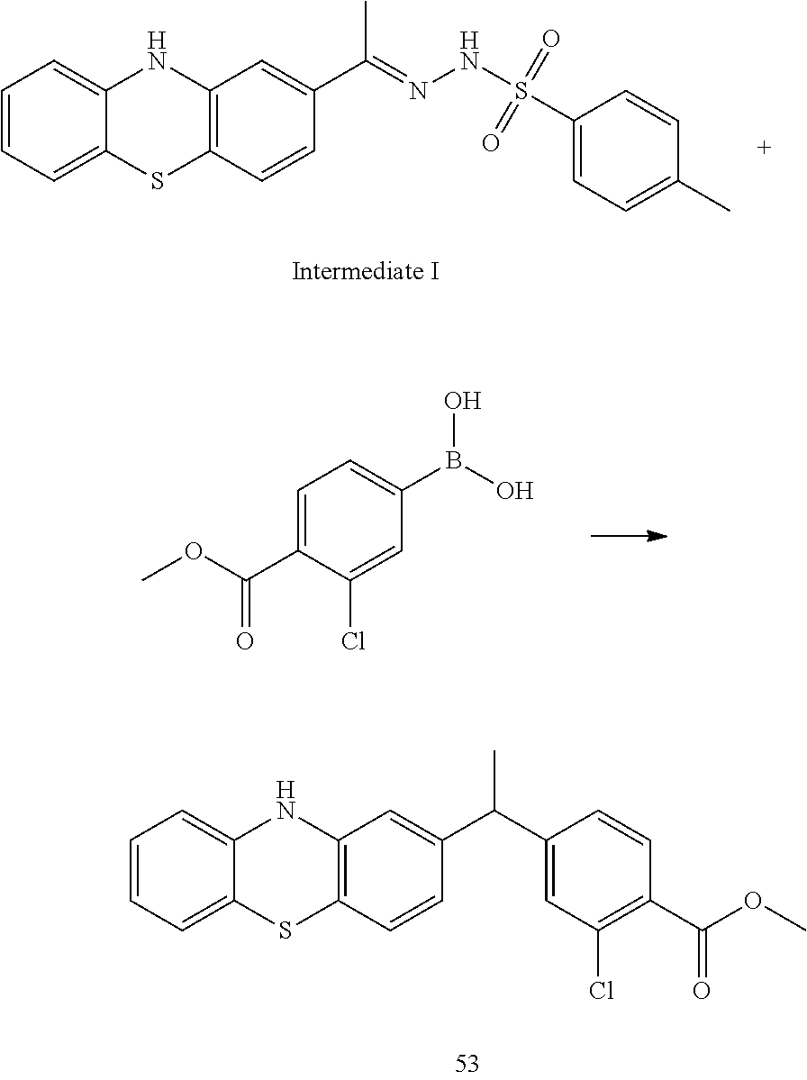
C1=CC=C2C(=C1)NC1=C(S2)C=CC(C(=NNS(=O)(=O)C2=CC=C(C)C=C2)C)=C1.C1=C(C(OC)=O)C(Cl)=CC(B(O)O)=C1.C1=CC=C2C(=C1)NC1=C(S2)C=CC(C(C2=CC(Cl)=C(C(OC)=O)C=C2)C)=C1
